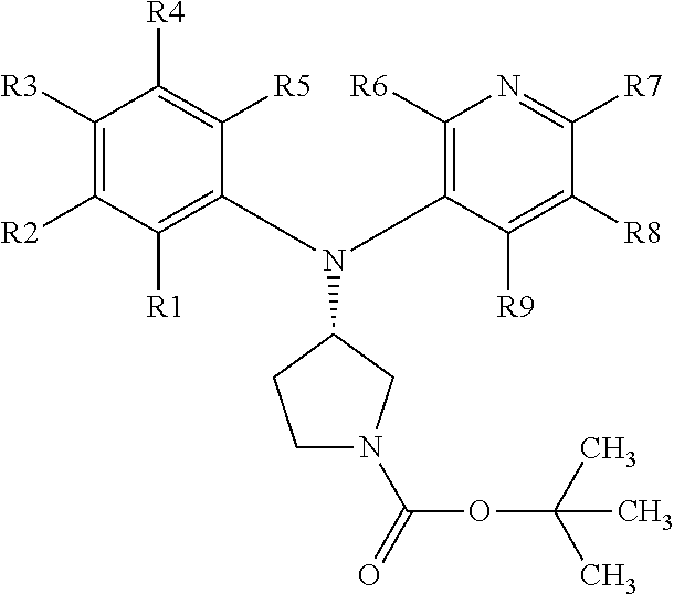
C1([R3])=C([R2])C([R1])=C(N(C2=C([R6])N=C([R7])C([R8])=C2[R9])C2CCN(C(=O)OC(C)(C)C)C2)C([R5])=C1[R4]
